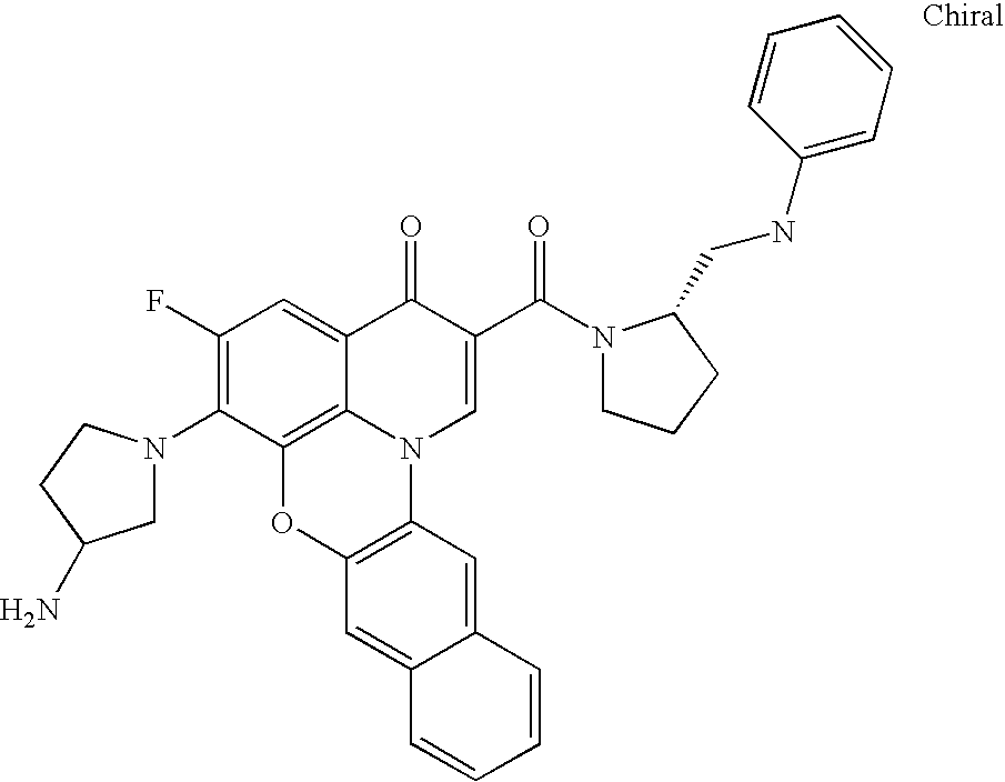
C12=C3C(=CC(F)=C1N1CC(N)CC1)C(=O)C(C(=O)N1CCCC1CNC1=CC=CC=C1)=CN3C1=C(O2)C=C2C(=C1)C=CC=C2
